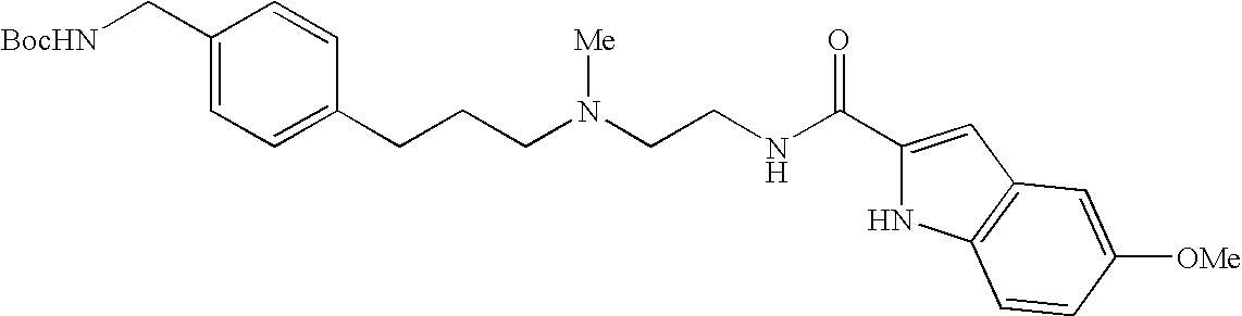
C1(C[BocHN])=CC=C(CCCN(CCNC(C2=CC3=C(N2)C=CC([OMe])=C3)=O)[Me])C=C1
